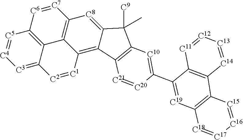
C12=C3C(=[C3][C4]=[C5]1)[C2]=[C1]C1=C4C(=[C8]C(=C31)[C7]=[C6]2)C([C9])(C)C1=C4[C21]=[C20]C(C2=[C19]C3=C(C4=C2[C11]=[C12][C13]=[C14]4)[C15]=[C16][C17]=[C18]3)=[C10]1
